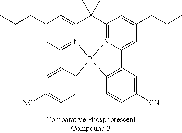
C1(CCC)=CC2=N3C(=C1)C(C)(C)C1=N4C(=CC(CCC)=C1)C1=C(C=CC([CN])=C1)[Pt]34C1=CC=C([NC])C=C21
